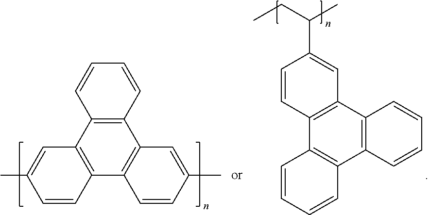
C12=C(C3=C(C4=C1C=C(C)C=C4)C=CC(C)=C3)C=CC=C2.C12=C(C3=C(C4=C1C=CC=C4)C=CC=C3)C=CC(C(CC)C)=C2
